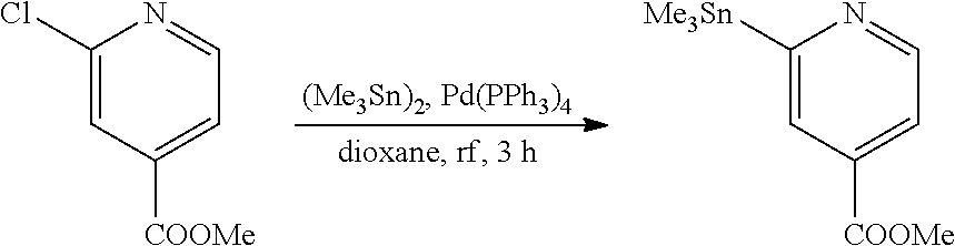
C1(Cl)=CC([COOMe])=CC=N1.C1([Me3Sn])=CC([COOMe])=CC=N1
